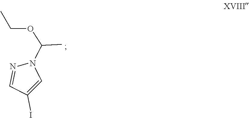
IC1=CN(C(OCC)C)N=C1
